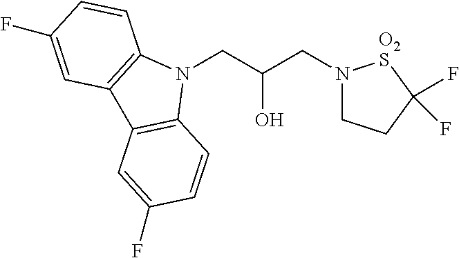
N1(CC(CN2CCC(F)(F)[O2S]2)O)C2=C(C3=C1C=CC(F)=C3)C=C(F)C=C2
